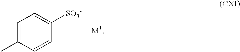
C1=C(C)C=CC([SO3-])=C1
